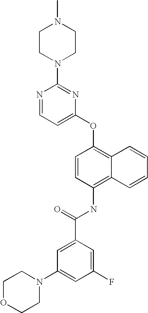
N1=CC=C(OC2=C3C(=C(NC(C4=CC(N5CCOCC5)=CC(F)=C4)=O)C=C2)C=CC=C3)N=C1N1CCN(C)CC1
